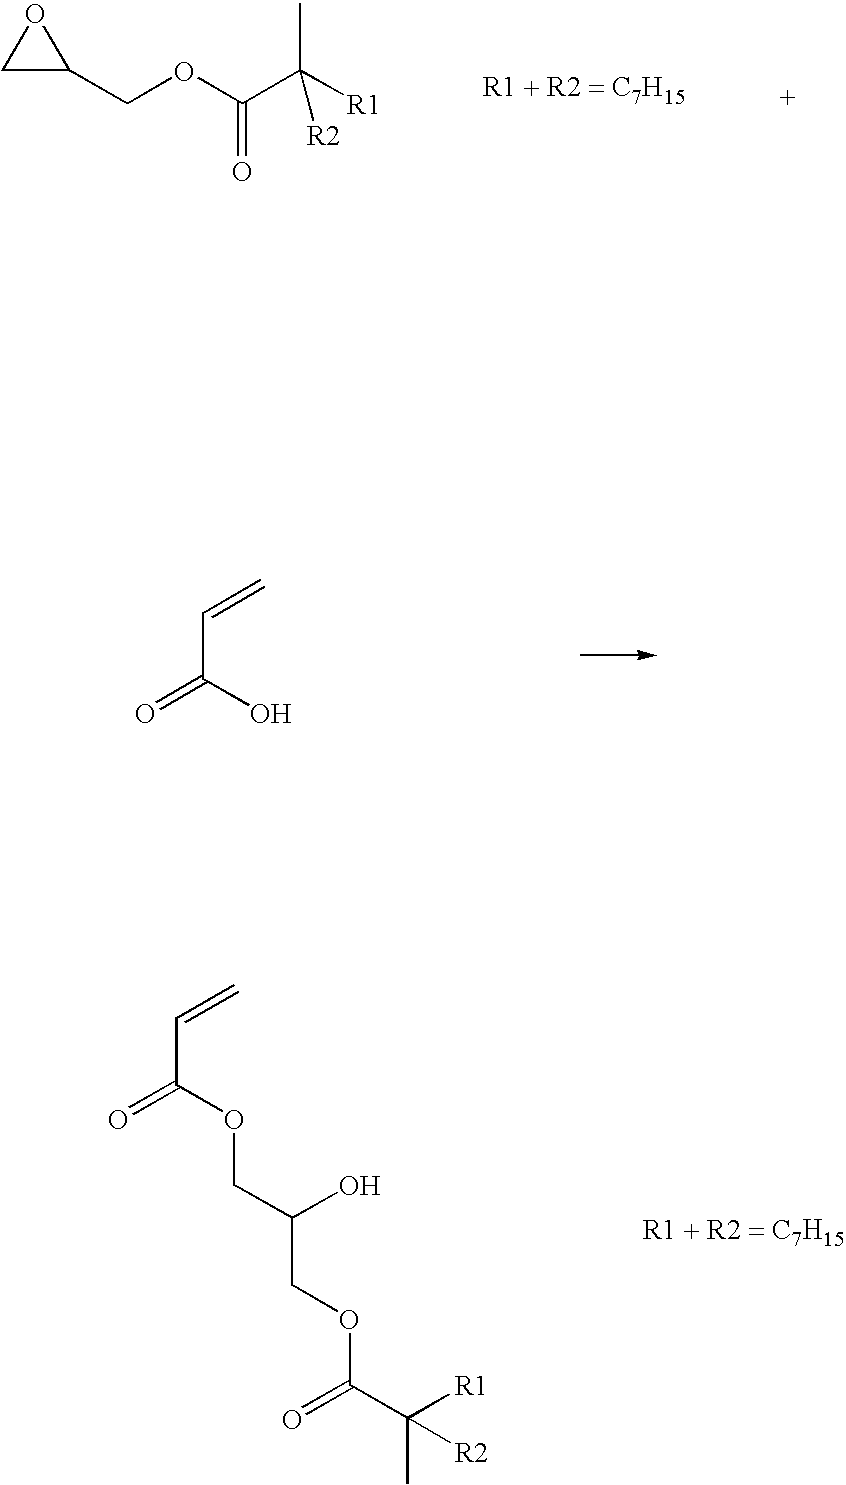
O1CC1COC(C([R1])([R2])C)=O.C(C(O)=O)=C.C(C(OCC(O)COC(=O)C([R2])(C)[R1])=O)=C
